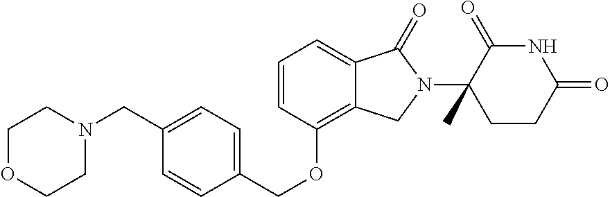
C1(OCC2=CC=C(CN3CCOCC3)C=C2)=C2C(=CC=C1)C(=O)N(C1(C)CCC(=O)NC1=O)C2
